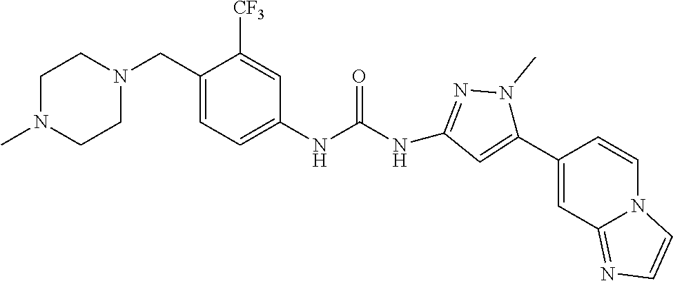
C1(C2=CC3=NC=CN3C=C2)=CC(NC(=O)NC2=CC=C(CN3CCN(C)CC3)C([CF3])=C2)=NN1C
